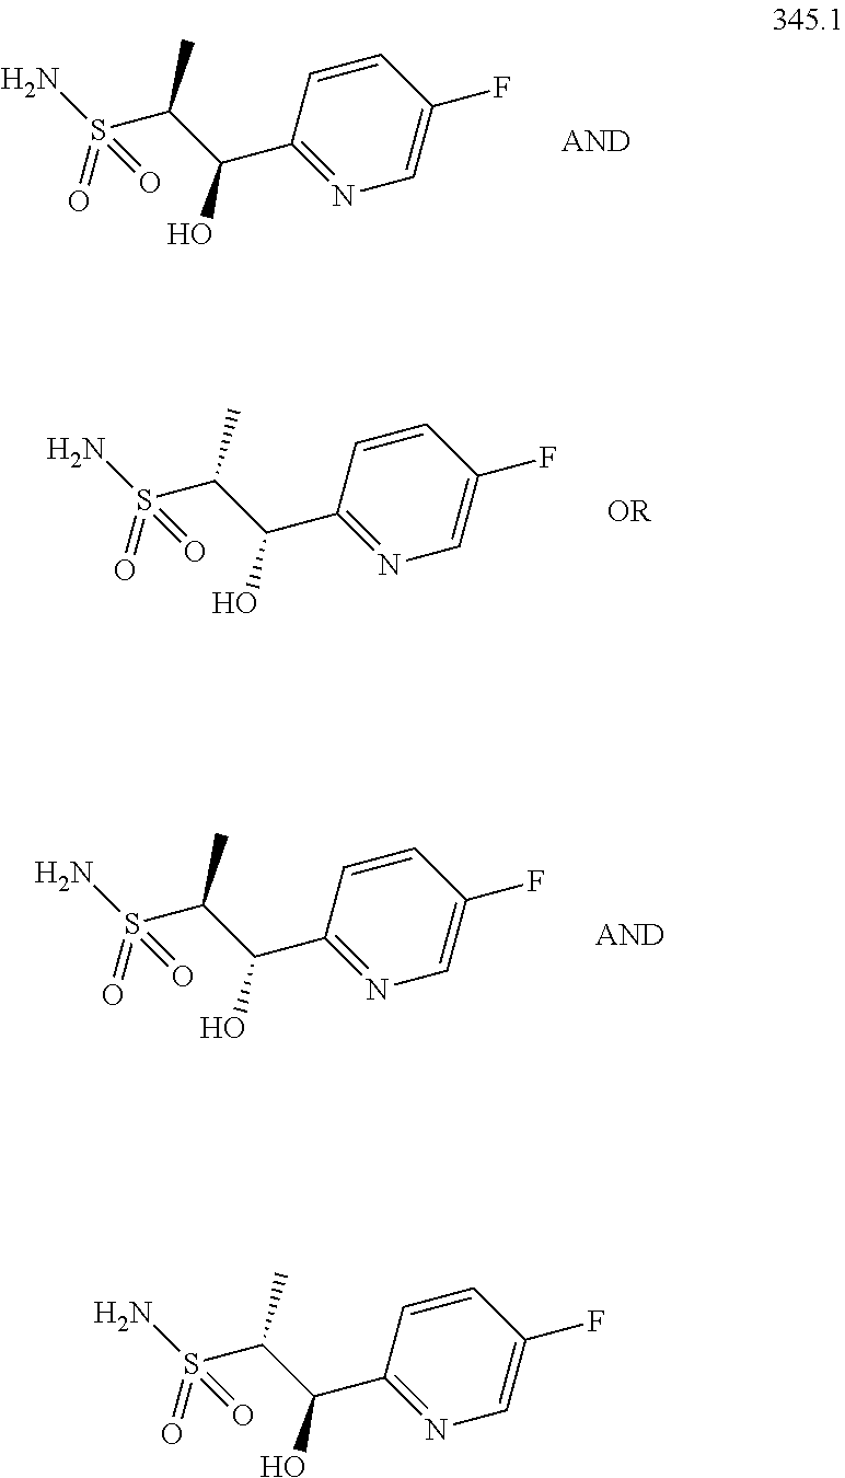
C(S(=O)(=O)N)(C(O)C1=NC=C(F)C=C1)C.C(S(=O)(=O)N)(C(O)C1=NC=C(F)C=C1)C.C(S(=O)(=O)N)(C(O)C1=NC=C(F)C=C1)C.C(S(=O)(=O)N)(C(O)C1=NC=C(F)C=C1)C
